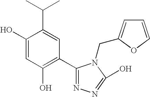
C1(O)=CC(O)=C(C2=NN=C(O)N2CC2=CC=CO2)C=C1C(C)C
